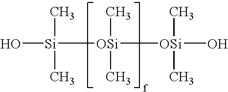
[OSi]([OSi](O)(C)C)(C)(C)[Si](O)(C)C
